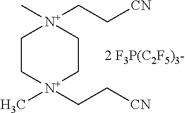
C1C[N+](C)(CC[CN])CC[N+]1(C)CC[CN]
